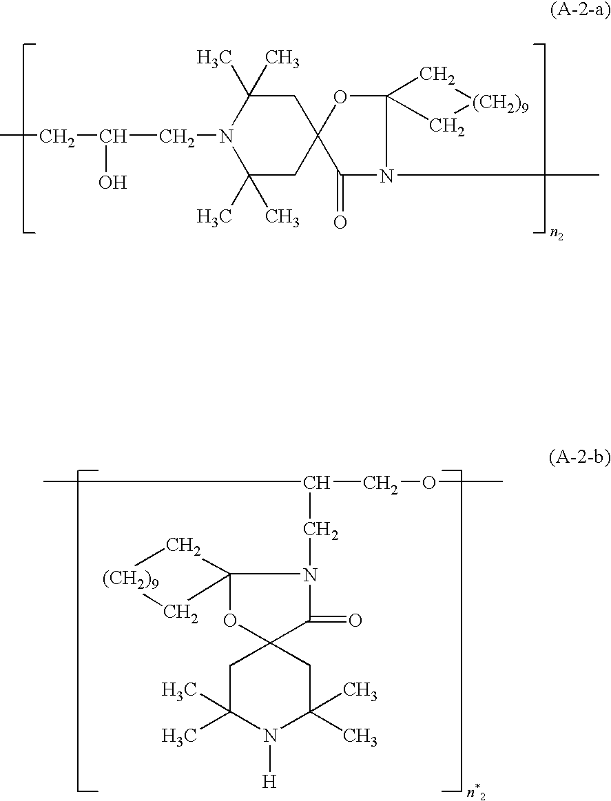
CCC(CN1C(C)(C)CC2(CC1(C)C)OC1(N(C)C2=O)C[(CH2)9]C1)O.C1C(C)(C)N([H])C(C)(C)CC12OC1(N(CC(COC)C)C2=O)C[(CH2)9]C1
